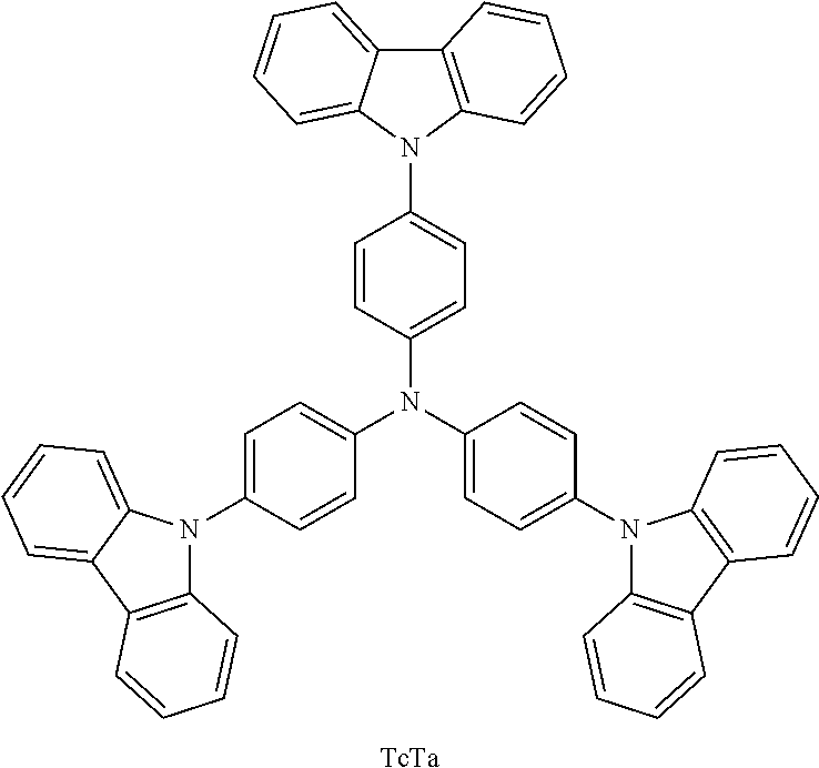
[TcTa].C1(N(C2=CC=C(N3C4=C(C5=C3C=CC=C5)C=CC=C4)C=C2)C2=CC=C(N3C4=C(C5=CC=CC=C35)C=CC=C4)C=C2)=CC=C(N2C3=C(C4=CC=CC=C24)C=CC=C3)C=C1
